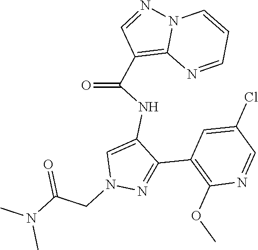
N12C(=C(C(NC3=CN(CC(N(C)C)=O)N=C3C3=C(OC)N=CC(Cl)=C3)=O)C=N1)N=CC=C2
